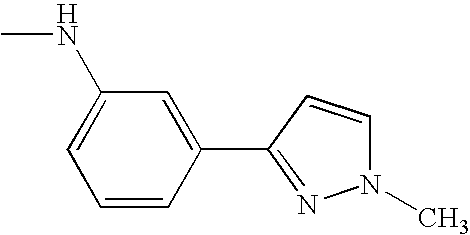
C1=CC(C2=NN(C)C=C2)=CC(NC)=C1
